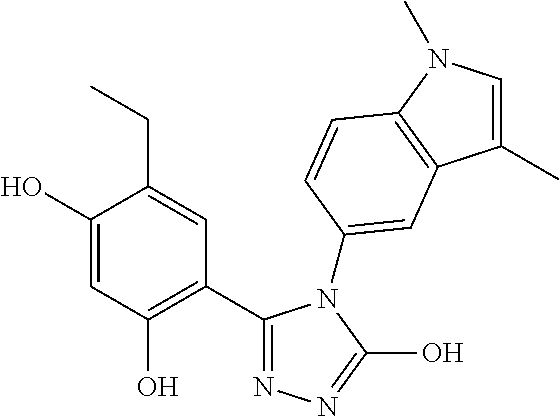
C1(C2=NN=C(O)N2C2=CC3=C(N(C)C=C3C)C=C2)=C(O)C=C(O)C(CC)=C1
